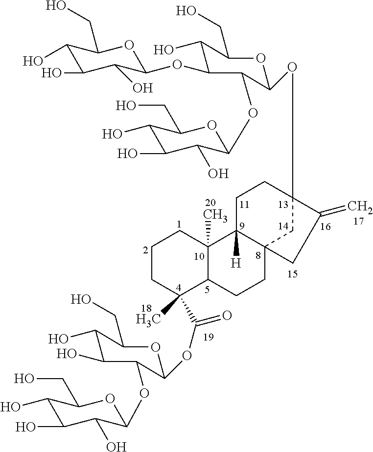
C1CCC(C)(C(OC2C(OC3C(O)C(O)C(O)C(CO)O3)C(O)C(O)C(CO)O2)=O)C2C1(C)C1([H])C3(CC2)CC(OC2C(OC4C(O)C(O)C(O)C(CO)O4)C(OC4C(O)C(O)C(O)C(CO)O4)C(O)C(CO)O2)(CC1)C(=C)C3
